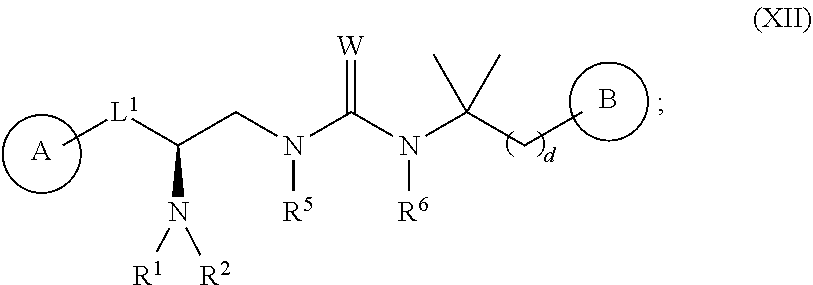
B.C[L1]C(CN(C(N(C(CC)(C)C)[R6])=[W])[R5])N([R2])[R1].[A]
